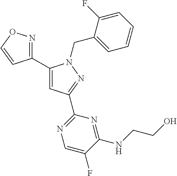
C1(C2=NOC=C2)=CC(C2=NC=C(F)C(NCCO)=N2)=NN1CC1=CC=CC=C1F
